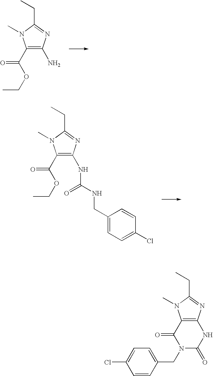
C1(C(OCC)=O)=C(N)N=C(CC)N1C.C1(C(OCC)=O)=C(NC(NCC2=CC=C(Cl)C=C2)=O)N=C(CC)N1C.C12=C(N=C(CC)N1C)NC(=O)N(CC1=CC=C(Cl)C=C1)C2=O
